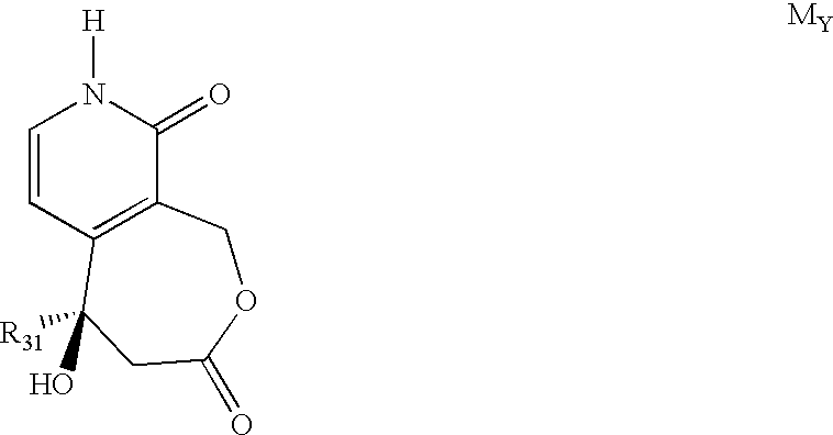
C1=CC2=C(C(=O)N1[H])COC(=O)CC2(O)[R31].[MY]
